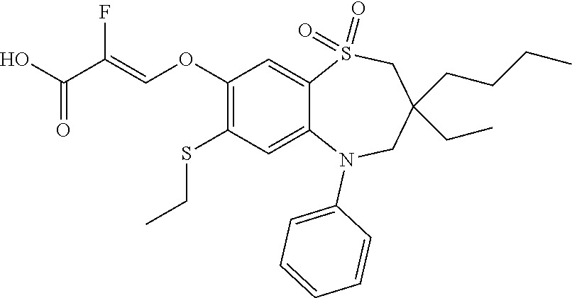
OC(=O)C(=COC1=C(SCC)C=C2C(=C1)S(=O)(=O)CC(CC)(CCCC)CN2C1=CC=CC=C1)F
